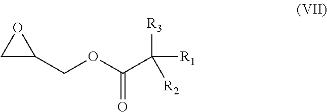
C1C(COC(C([R3])([R1])[R2])=O)O1
